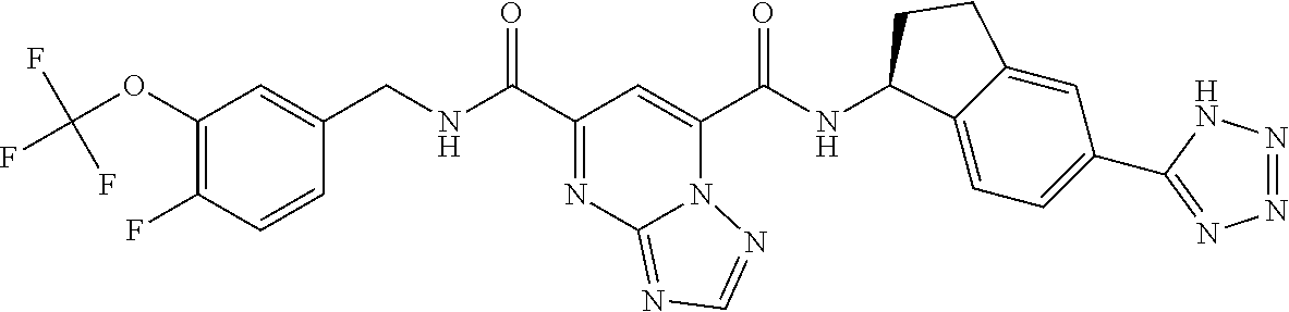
C1(OC(F)(F)F)=C(F)C=CC(CNC(C2=NC3=NC=NN3C(C(NC3C4=CC=C(C5=NN=NN5)C=C4CC3)=O)=C2)=O)=C1
